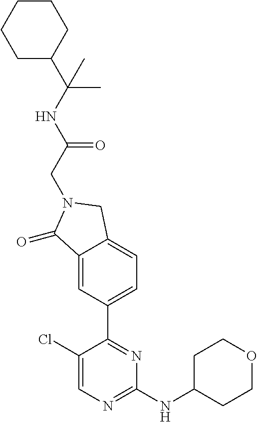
C1CC(NC2=NC=C(Cl)C(C3=CC=C4C(=C3)C(=O)N(CC(NC(C3CCCCC3)(C)C)=O)C4)=N2)CCO1
